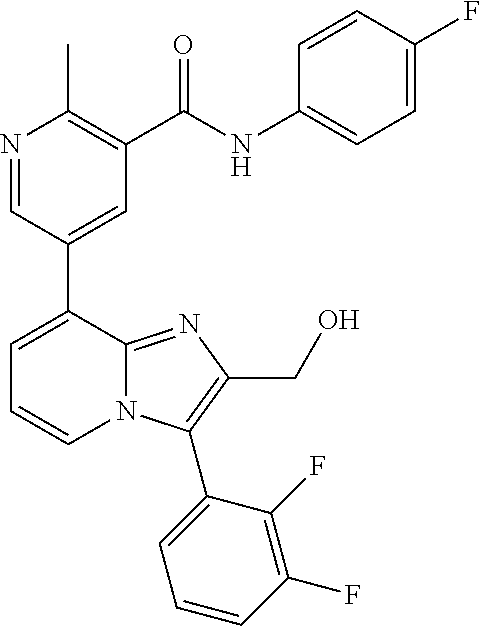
N1=CC(C2=CC=CN3C2=NC(CO)=C3C2=CC=CC(F)=C2F)=CC(C(NC2=CC=C(F)C=C2)=O)=C1C
